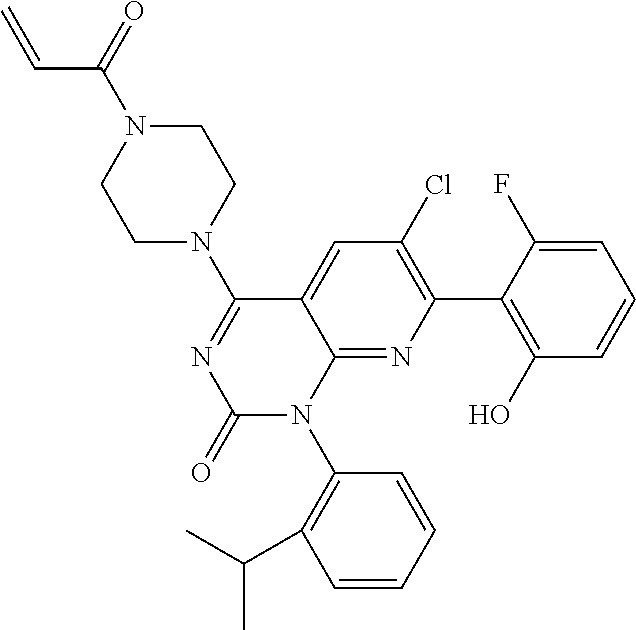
C1N(C2=NC(=O)N(C3=C(C(C)C)C=CC=C3)C3=NC(C4=C(O)C=CC=C4F)=C(Cl)C=C23)CCN(C(=O)C=C)C1
